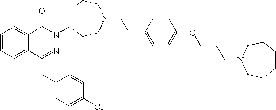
C1=CC=C2C(=C1)C(=O)N(C1CCCN(CCC3=CC=C(OCCCN4CCCCCC4)C=C3)CC1)N=C2CC1=CC=C(Cl)C=C1
